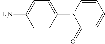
C1=C(N)C=CC(N2C(=O)C=CC=C2)=C1
